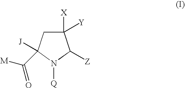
C1([X])([Y])CC([J])(C([M])=O)N([Q])C1[Z]
